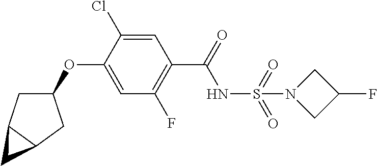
C1=C(OC2CC3C(C2)C3)C(Cl)=CC(C(=O)NS(=O)(N2CC(F)C2)=O)=C1F
